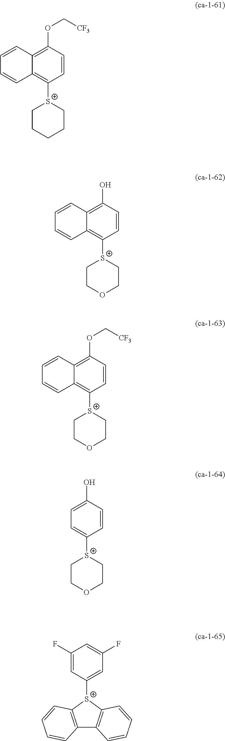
C12=C(OC[CF3])C=CC([S+]3CCCCC3)=C1C=CC=C2.C12=C(O)C=CC([S+]3CCOCC3)=C1C=CC=C2.C12=C(OC[CF3])C=CC([S+]3CCOCC3)=C1C=CC=C2.C1=C(O)C=CC([S+]2CCOCC2)=C1.C1(F)=CC([S+]2C3=C(C4=C2C=CC=C4)C=CC=C3)=CC(F)=C1
